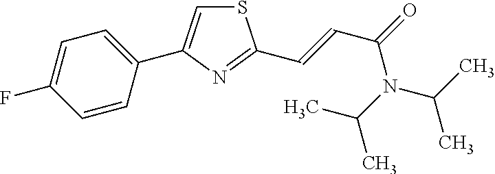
C(N(C(C)C)C(C)C)(=O)C=CC1=NC(C2=CC=C(F)C=C2)=CS1
